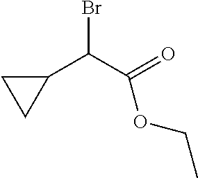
C1(C(C(=O)OCC)Br)CC1
